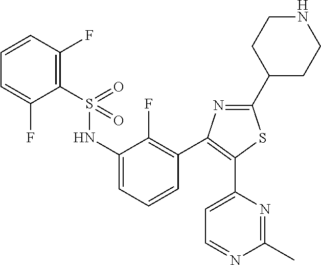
N(C1=CC=CC(C2=C(C3=CC=NC(C)=N3)SC(C3CCNCC3)=N2)=C1F)S(C1=C(F)C=CC=C1F)(=O)=O
